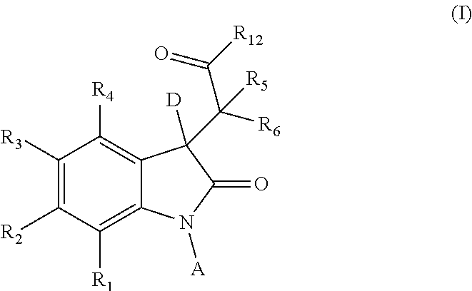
C1([R3])=C([R2])C([R1])=C2C(=C1[R4])C([D])(C(C([R12])=O)([R6])[R5])C(=O)N2[A]
